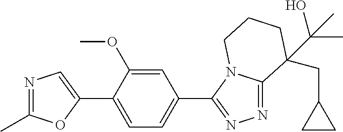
N1=C(C)OC(C2=CC=C(C3=NN=C4N3CCCC4(CC3CC3)C(O)(C)C)C=C2OC)=C1
